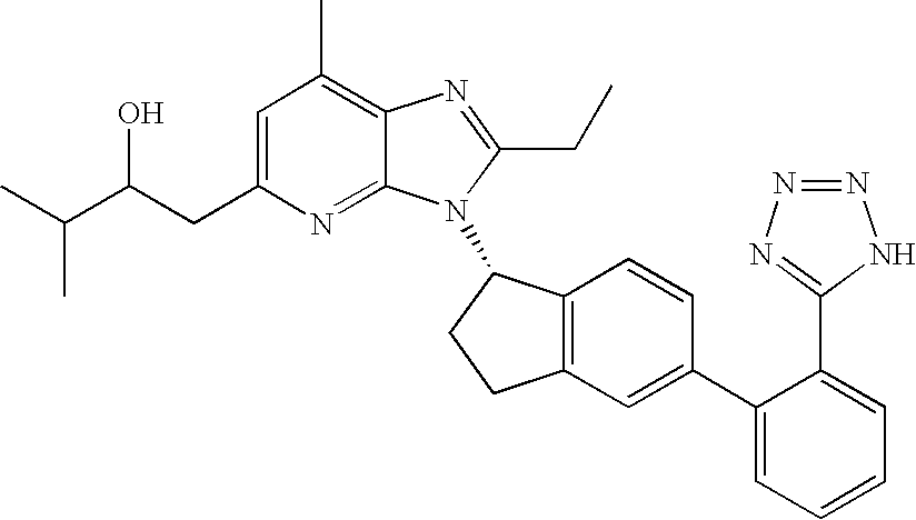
C1=C(CC(C(C)C)O)N=C2C(=C1C)N=C(CC)N2C1C2=C(CC1)C=C(C1=CC=CC=C1C1=NN=NN1)C=C2
